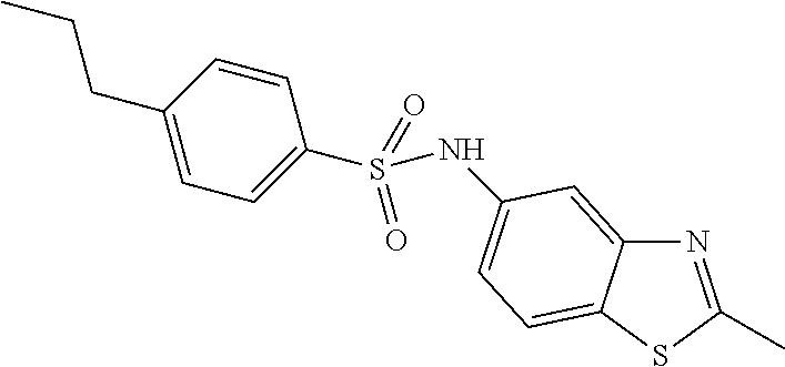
N1=C(C)SC2=CC=C(NS(C3=CC=C(CCC)C=C3)(=O)=O)C=C12
